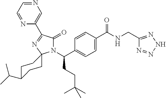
N1(C(CCC(C)(C)C)C2=CC=C(C(=O)NCC3=NNN=N3)C=C2)C(=O)C(C2=CN=CC=N2)=NC12CCC(C(C)C)CC2
